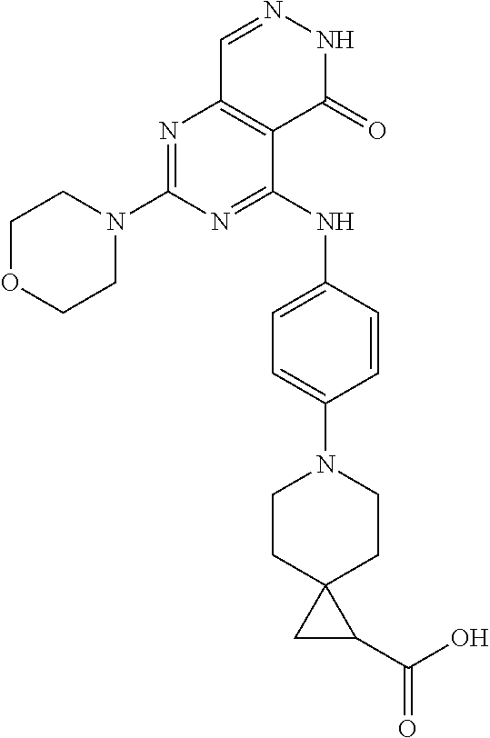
N1=C(N2CCOCC2)N=C(NC2=CC=C(N3CCC4(CC3)CC4C(O)=O)C=C2)C2=C1C=NNC2=O
